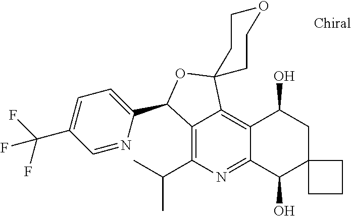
C12=C(C(C)C)N=C3C(=C1C1(OC2C2=CC=C(C(F)(F)F)C=N2)CCOCC1)C(O)CC1(C3O)CCC1
